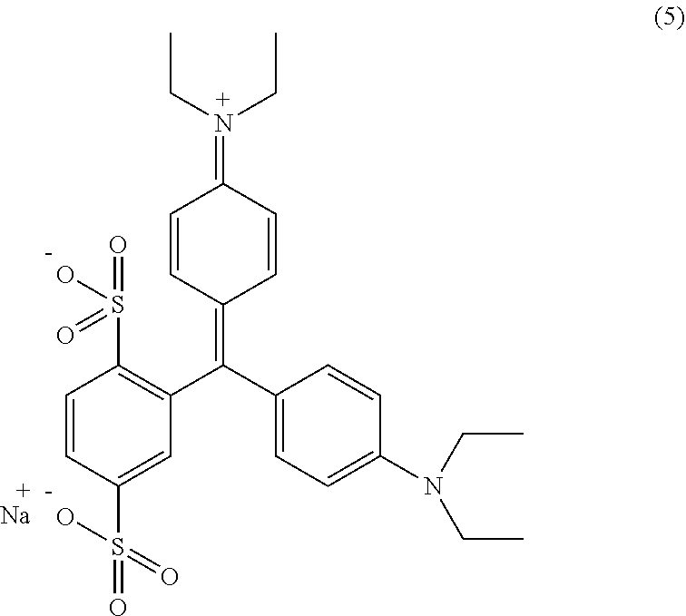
C1(S(=O)(O)=O)=C(C(C2=CC=C(N(CC)CC)C=C2)=C2C=CC(=N(CC)CC)C=C2)C=C(S(=O)(=O)O)C=C1.[Na]
